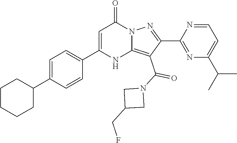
C1CCCC(C2=CC=C(C3=CC(=O)N4C(=C(C(N5CC(CF)C5)=O)C(C5=NC(C(C)C)=CC=N5)=N4)N3)C=C2)C1
